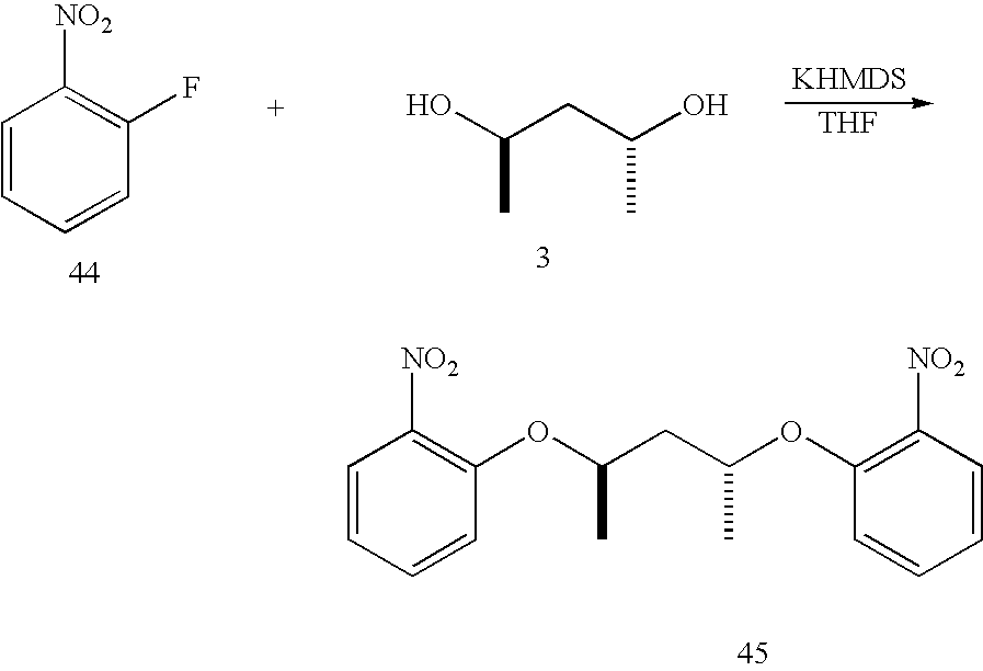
C1=CC=CC(OC(CC(OC2=C([NO2])C=CC=C2)C)C)=C1[NO2].OC(CC(O)C)C.C1=CC=CC(F)=C1[NO2].[THF]
